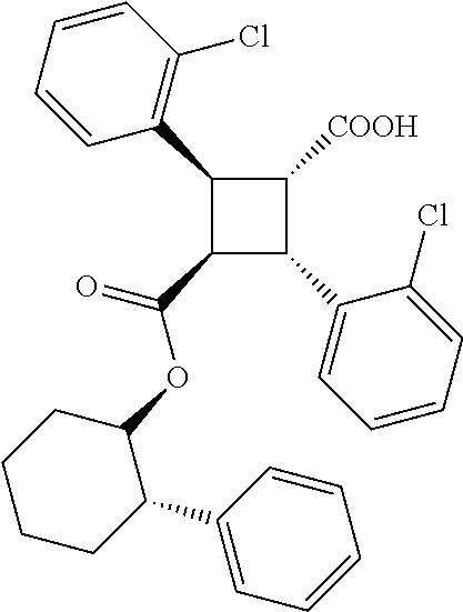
C1(C2=C(Cl)C=CC=C2)C(C(=O)OC2CCCCC2C2=CC=CC=C2)C(C2=CC=CC=C2Cl)C1[COOH]
